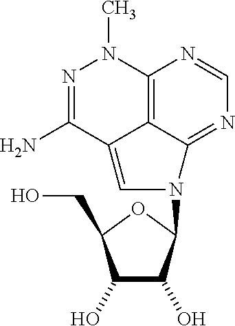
N1=C(N)C2=CN(C3C(O)C(O)C(CO)O3)C3=NC=NC(=C23)N1C
